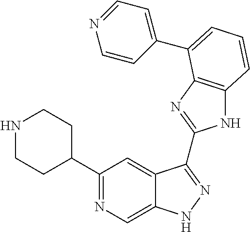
C1(C2=NC=C3C(=C2)C(C2=NC4=C(N2)C=CC=C4C2=CC=NC=C2)=NN3)CCNCC1
